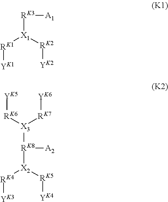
[RK3]([X1]([RK1][YK1])[RK2][YK2])[A1].[RK8]([X2]([RK4][YK3])[RK5][YK4])([A2])[X3]([RK6][YK5])[RK7][YK6]
